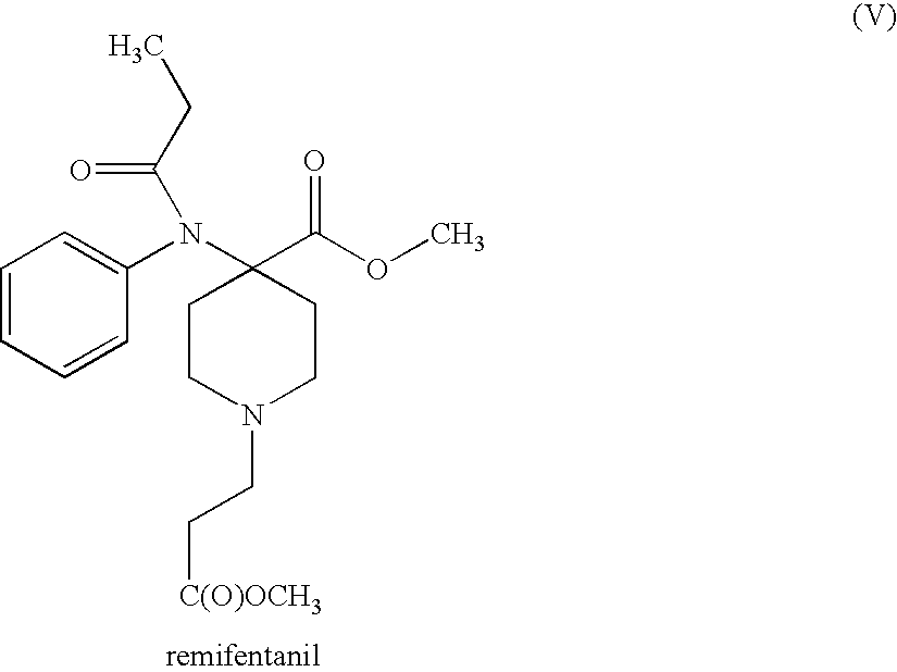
CCC(=O)N(C1=CC=CC=C1)C1(C(OC)=O)CCN(CC[C(O)OCH3])CC1
